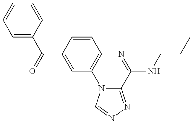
C1=C(C(=O)C2=CC3=C(C=C2)N=C(NCCC)C2=NN=CN32)C=CC=C1
